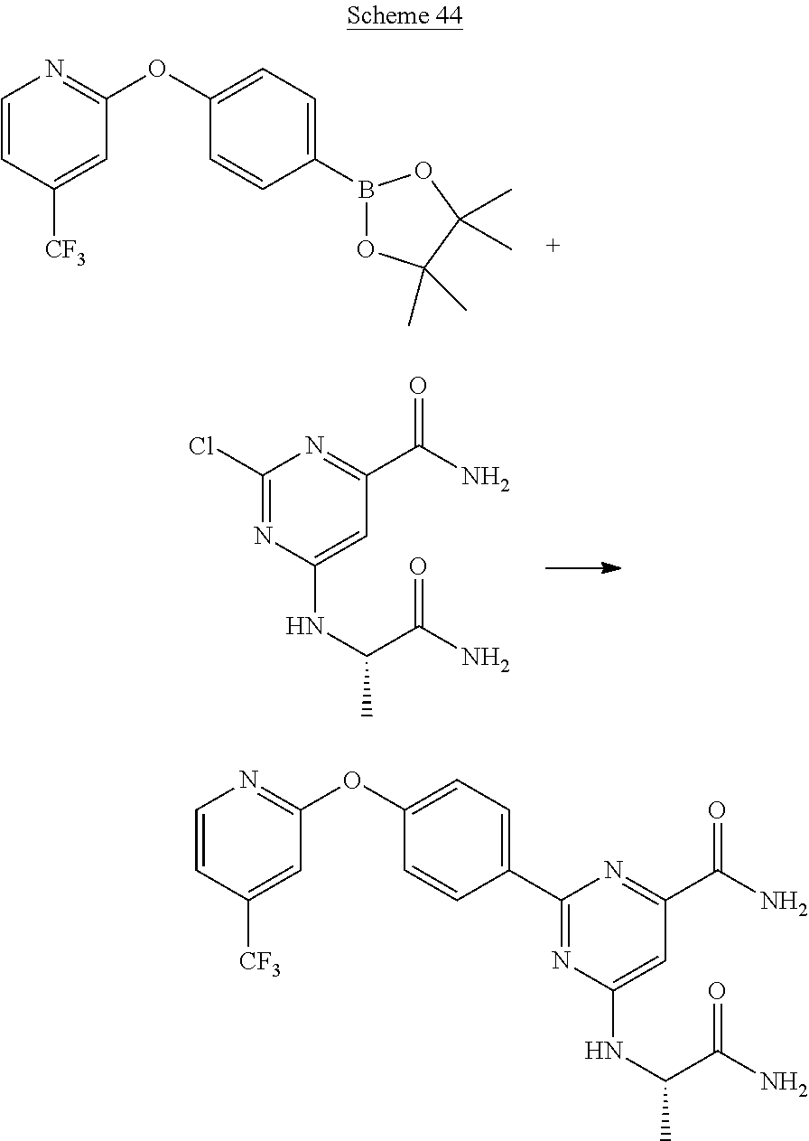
C1=CC([CF3])=CC(OC2=CC=C(B3OC(C)(C)C(C)(C)O3)C=C2)=N1.C1(Cl)=NC(NC(C)C(N)=O)=CC(C(N)=O)=N1.C1(C2=CC=C(OC3=NC=CC([CF3])=C3)C=C2)=NC(NC(C)C(N)=O)=CC(C(N)=O)=N1
